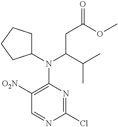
N(C1=C([O2N])C=NC(Cl)=N1)(C(C(C)C)CC(OC)=O)C1CCCC1
